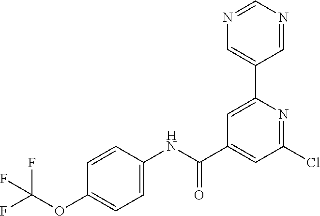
N1=CN=CC(C2=CC(C(NC3=CC=C(OC(F)(F)F)C=C3)=O)=CC(Cl)=N2)=C1
